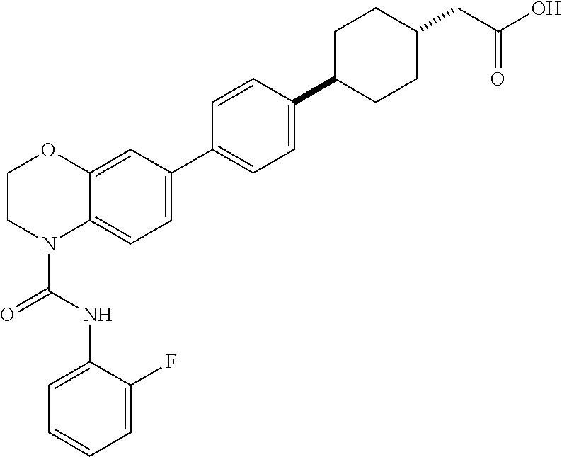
C12=CC=C(C3=CC=C(C4CCC(CC(O)=O)CC4)C=C3)C=C1OCCN2C(NC1=CC=CC=C1F)=O
